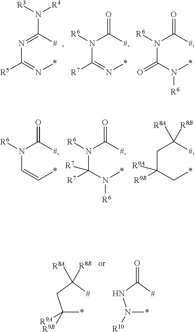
N(C(=N*)[R5])=C([#])N([R4])[R3].N(C(=N*)[R7])(C([#])=O)[R6].N(C(N(*)[R6])=O)(C([#])=O)[R6].N(C=C*)(C([#])=O)[R6].N(C(N(*)[R6])([R7])[R7])(C([#])=O)[R6].C(C(C*)([R9B])[R9A])C([#])([R8B])[R8A].C(*)(CC([#])([R8B])[R8A])([R9B])[R9A].N(*)(NC([#])=O)[R10]
